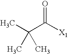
CC(C([X1])=O)(C)C
